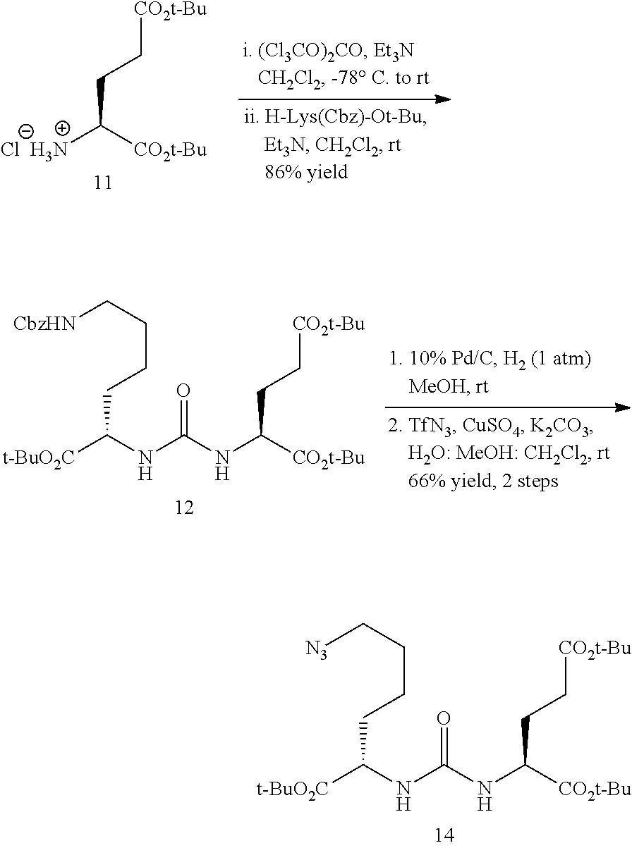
C(CC[CO2t-Bu])([CO2t-Bu])NC(NC([t-BuO2C])CCCC[N3])=O.C(CC[CO2t-Bu])([CO2t-Bu])[Cl  H3N].C(CC[CO2t-Bu])([CO2t-Bu])NC(NC([t-BuO2C])CCCC[CbzHN])=O
